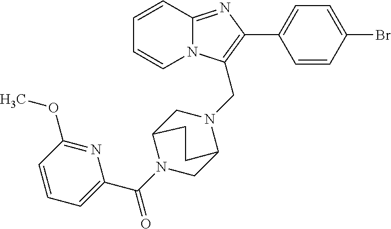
C1=CC2=NC(C3=CC=C(Br)C=C3)=C(CN3CC4N(C(C5=CC=CC(OC)=N5)=O)CC3CC4)N2C=C1
